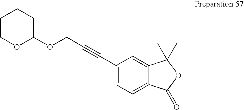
C1(C#CCOC2CCCCO2)=CC=C2C(=C1)C(C)(C)OC2=O
